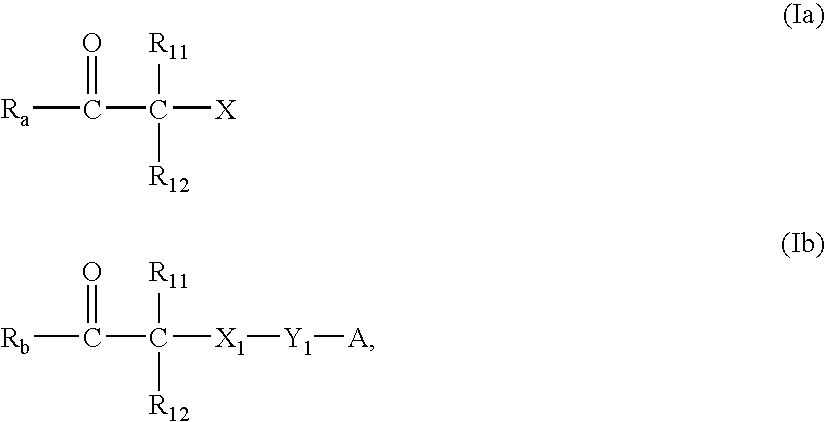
[Ra]C(C([X])([R11])[R12])=O.[Rb]C(C([X1][Y1][A])([R11])[R12])=O
